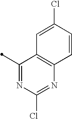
C1(C)=NC(Cl)=NC2=C1C=C(Cl)C=C2
